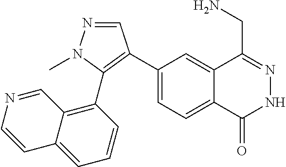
C1(C2=C(C3=C4C=NC=CC4=CC=C3)N(C)N=C2)=CC=C2C(=C1)C(CN)=NNC2=O
